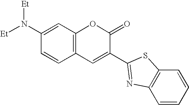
C12=C(C=C(N([Et])[Et])C=C1)OC(=O)C(C1=NC3=C(C=CC=C3)S1)=C2
